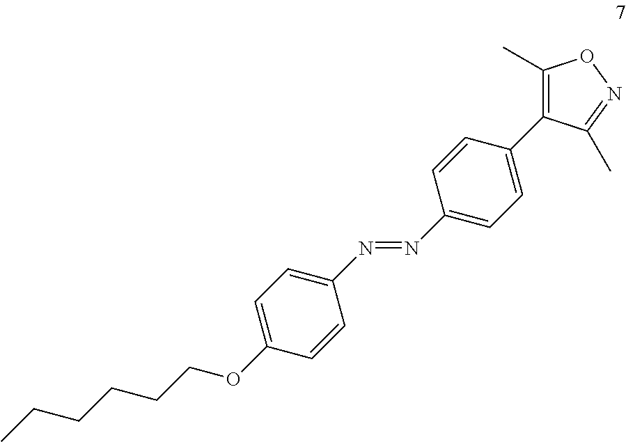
C1=CC(C2=C(C)ON=C2C)=CC=C1N=NC1=CC=C(OCCCCCC)C=C1
